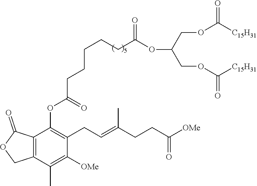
C12=C(C(=O)OC1)C(OC(=O)CCCCCC(=O)OC(COC([C15H31])=O)COC([C15H31])=O)=C(CC=C(CCC([OMe])=O)C)C([OMe])=C2C
